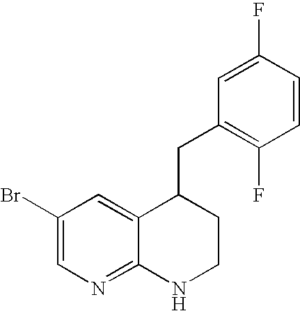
C1=CC(F)=C(CC2C3=CC(Br)=CN=C3NCC2)C=C1F
